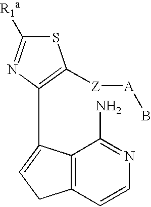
S1C([R1a])=NC(C2=CCC3=C2C(N)=NC=C3)=C1[Z][A]B
